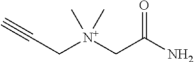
C(C[N+](CC(N)=O)(C)C)#C
